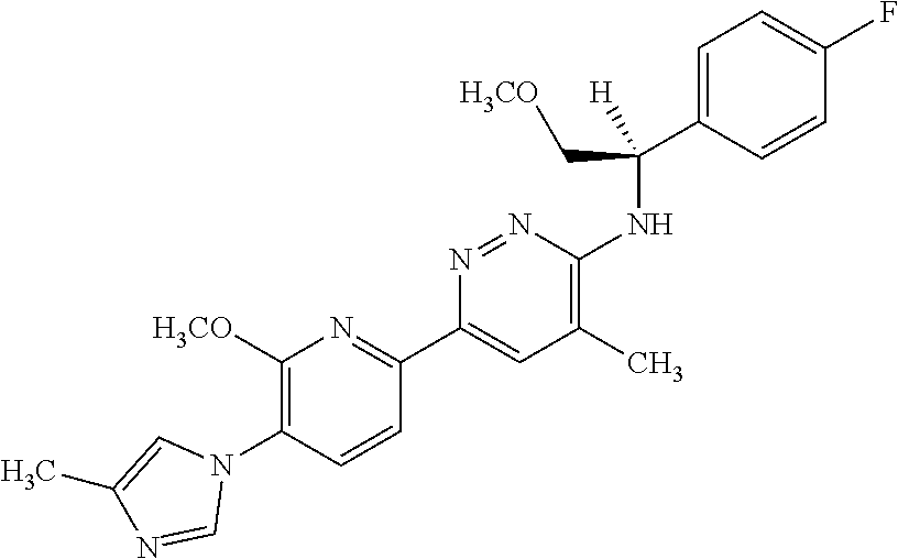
C1([H3CO])=C(N2C=C(C)N=C2)C=CC(C2=CC(C)=C(NC(C3=CC=C(F)C=C3)(C[H3CO])[H])N=N2)=N1
